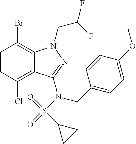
C1=CC(Cl)=C2C(=C1Br)N(CC(F)F)N=C2N(CC1=CC=C(OC)C=C1)S(=O)(C1CC1)=O
